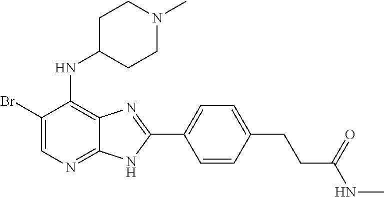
C1(Br)=CN=C2C(=C1NC1CCN(C)CC1)N=C(C1=CC=C(CCC(NC)=O)C=C1)N2
